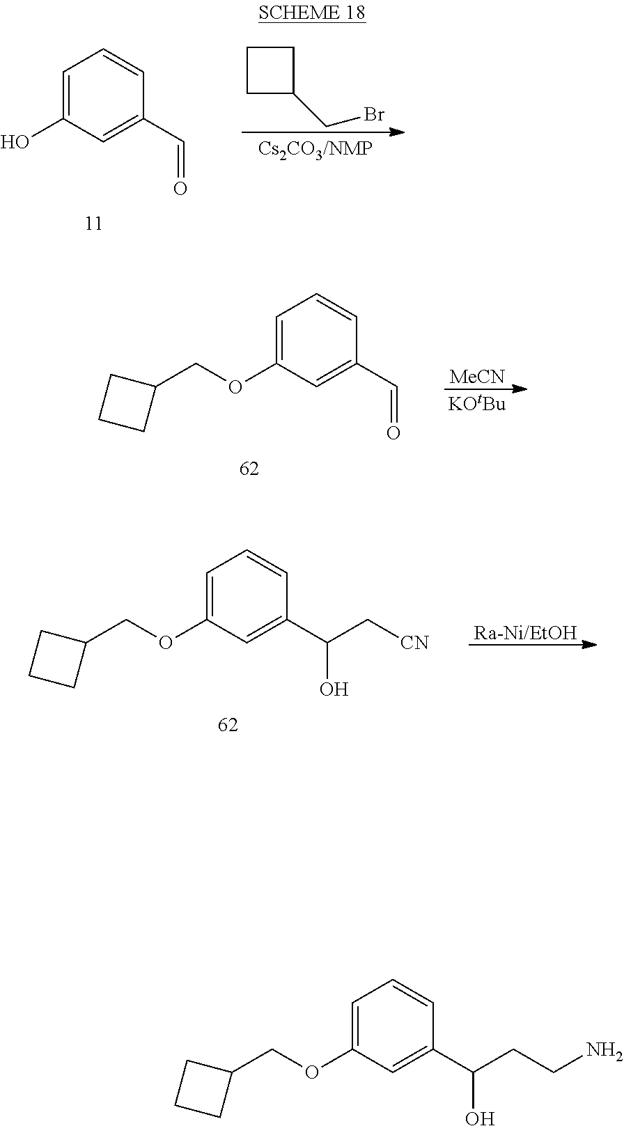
C1=C(O)C=C(C=O)C=C1.C1CC(CBr)C1.C1=C(OCC2CCC2)C=C(C=O)C=C1.[MeCN].[KOtBu].C1=C(OCC2CCC2)C=C(C(O)CCN)C=C1.C1=C(OCC2CCC2)C=C(C(O)C[CN])C=C1.[Ra-Ni/EtOH]
